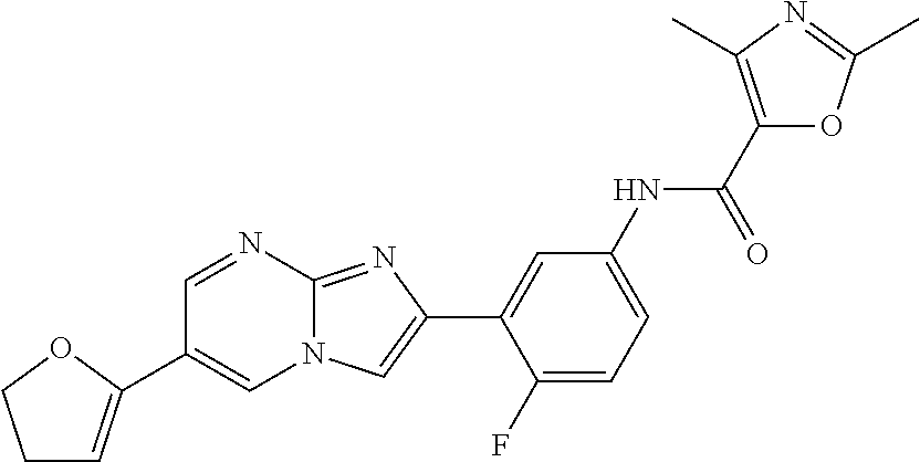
C1=NC2=NC(C3=CC(NC(C4=C(C)N=C(C)O4)=O)=CC=C3F)=CN2C=C1C1=CCCO1
